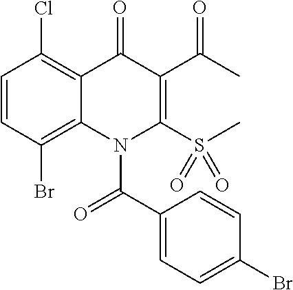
C1=CC(Br)=C2C(=C1Cl)C(=O)C(C(C)=O)=C(S(=O)(C)=O)N2C(C1=CC=C(Br)C=C1)=O
